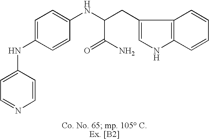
C1=C(NC2=CC=C(NC(CC3=CNC4=C3C=CC=C4)C(N)=O)C=C2)C=CN=C1
